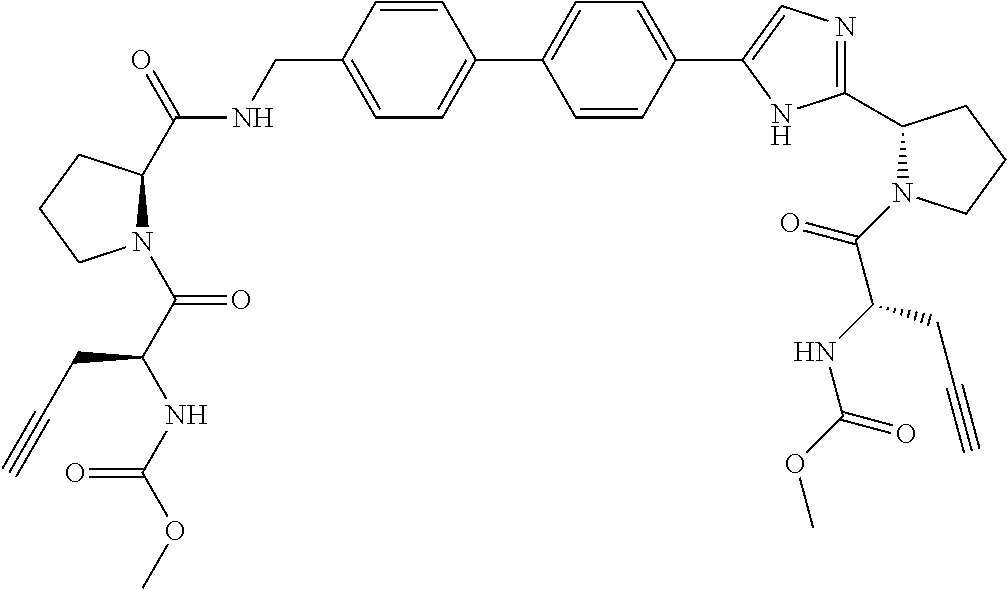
C1=CC(CNC(C2N(C(C(NC(OC)=O)CC#C)=O)CCC2)=O)=CC=C1C1=CC=C(C2=CN=C(C3N(C(C(NC(OC)=O)CC#C)=O)CCC3)N2)C=C1
